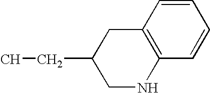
C1NC2=C(CC1CC)C=CC=C2
